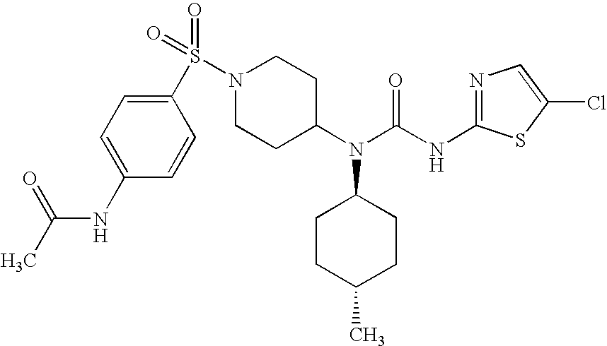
N1=C(NC(N(C2CCN(S(C3=CC=C(NC(=O)C)C=C3)(=O)=O)CC2)C2CCC(C)CC2)=O)SC(Cl)=C1
